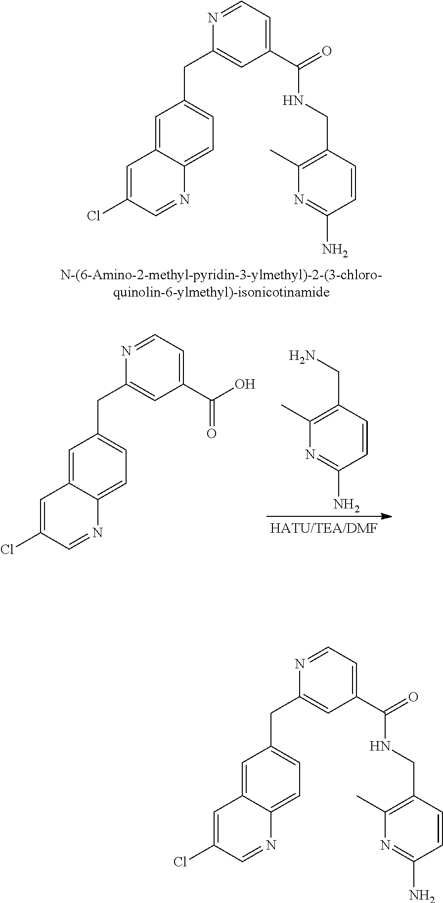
C1=C2C(=CC=C1CC1=CC(C(=O)NCC3=C(C)N=C(N)C=C3)=CC=N1)N=CC(Cl)=C2.C1=C2C(=CC=C1CC1=CC(C(O)=O)=CC=N1)N=CC(Cl)=C2.NCC1=C(C)N=C(N)C=C1.C1=C2C(=CC=C1CC1=CC(C(=O)NCC3=C(C)N=C(N)C=C3)=CC=N1)N=CC(Cl)=C2
